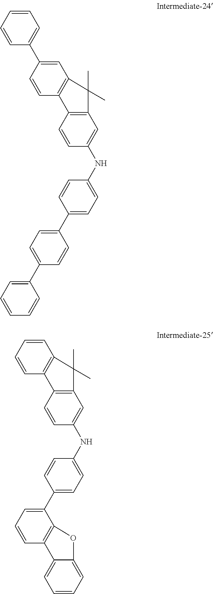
C1=C(NC2=CC=C(C3=CC=C(C4=CC=CC=C4)C=C3)C=C2)C=CC2=C1C(C)(C)C1=C2C=CC(C2=CC=CC=C2)=C1.C1=C(NC2=CC=C(C3=CC=CC4=C3OC3=CC=CC=C34)C=C2)C=CC2=C1C(C)(C)C1=C2C=CC=C1
